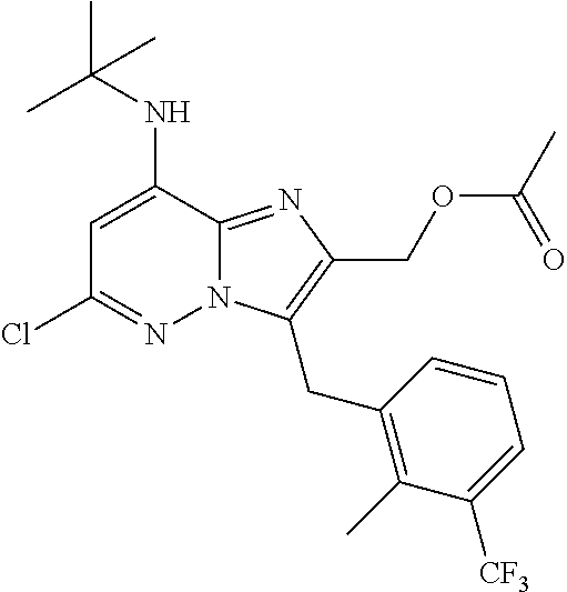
N12C(=NC(COC(C)=O)=C1CC1=C(C)C([CF3])=CC=C1)C(NC(C)(C)C)=CC(Cl)=N2
